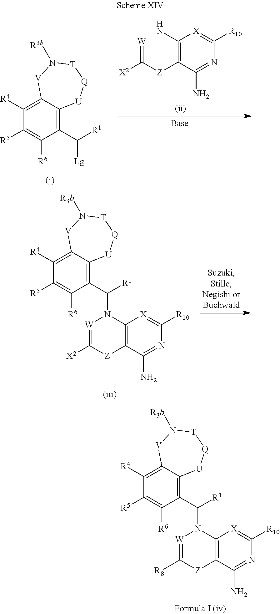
C1(C([R1])N2[W]=C([R8])[Z]C3=C2[X]=C([R10])N=C3N)=C2C(=C([R4])C([R5])=C1[R6])[V]N([R3b])[T][Q][U]2.C1(C([R1])[Lg])=C2C(=C([R4])C([R5])=C1[R6])[V]N([R3b])[T][Q][U]2.C1(N)=C([Z]C(=[W])[X2])C(N)=NC([R10])=[X]1.C1(C([R1])N2[W]=C([X2])[Z]C3=C2[X]=C([R10])N=C3N)=C2C(=C([R4])C([R5])=C1[R6])[V]N([R3b])[T][Q][U]2
